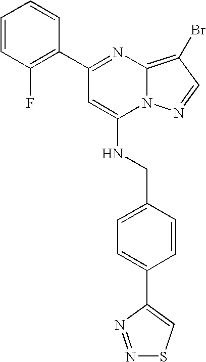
C1=CC(F)=C(C2=NC3=C(Br)C=NN3C(NCC3=CC=C(C4=CSN=N4)C=C3)=C2)C=C1
